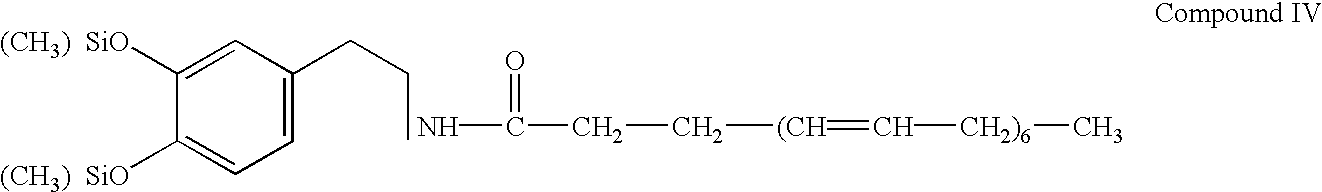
C1=C(CCC)C=C([(CH3)  SiO])C([(CH3)  SiO])=C1.C([(CH]=C[CH2)6]C)CC(N)=O
